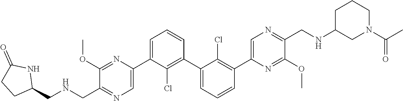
C1(OC)=NC(C2=CC=CC(C3=CC=CC(C4=CN=C(CNC5CN(C(=O)C)CCC5)C(OC)=N4)=C3Cl)=C2Cl)=CN=C1CNCC1NC(=O)CC1
